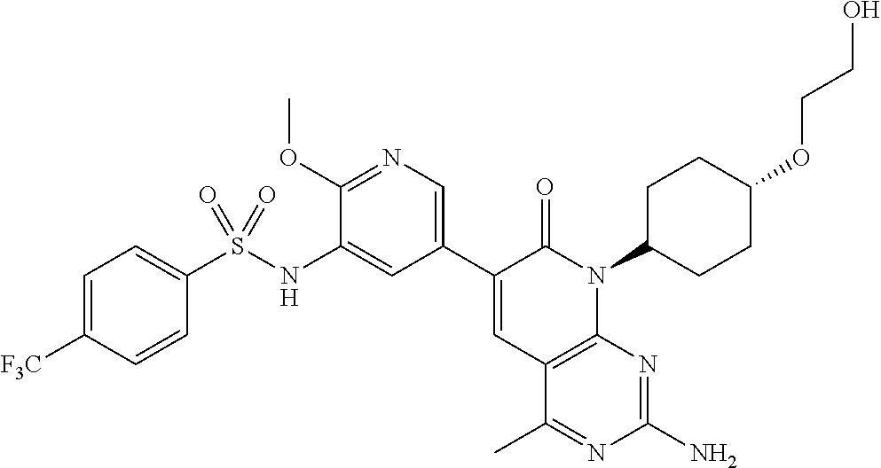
C1(S(NC2=CC(C3=CC4=C(N(C5CCC(OCCO)CC5)C3=O)N=C(N)N=C4C)=CN=C2OC)(=O)=O)=CC=C([F3C])C=C1
